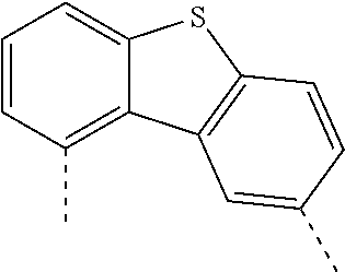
C1=CC(C)=C2C(=C1)SC1=C2C=C(C)C=C1
